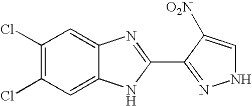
C1=C2C(=CC(Cl)=C1Cl)N=C(C1=NNC=C1[O2N])N2
